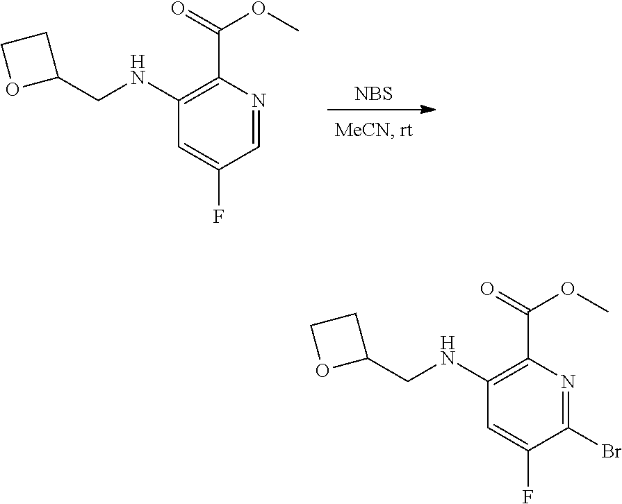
[NBS].C1=C(F)C=NC(C(=O)OC)=C1NCC1CCO1.C1=C(F)C(Br)=NC(C(=O)OC)=C1NCC1CCO1
